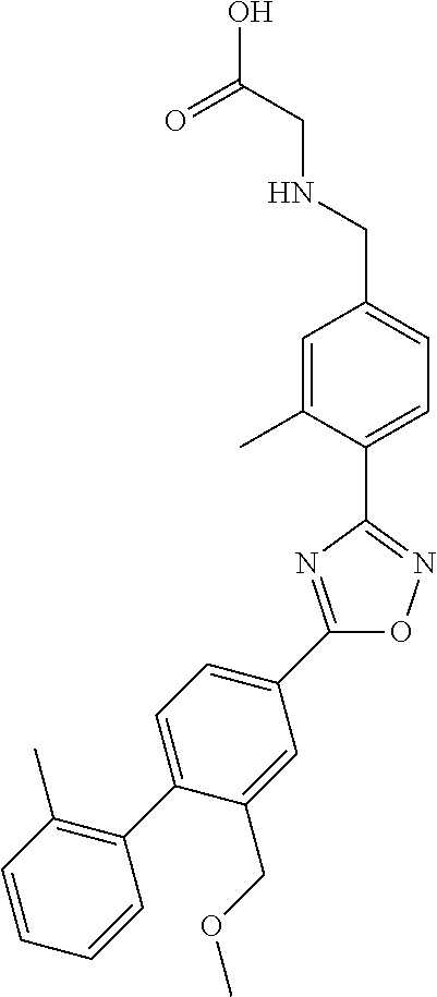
OC(CNCC1=CC=C(C2=NOC(C3=CC=C(C4=C(C)C=CC=C4)C(COC)=C3)=N2)C(C)=C1)=O
